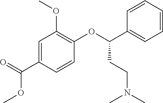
C1=C(C(=O)OC)C=CC(OC(C2=CC=CC=C2)CCN(C)C)=C1OC
